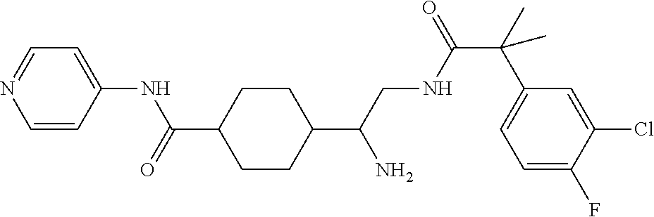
C1=CC(NC(=O)C2CCC(C(CNC(C(C3=CC=C(F)C(Cl)=C3)(C)C)=O)N)CC2)=CC=N1
